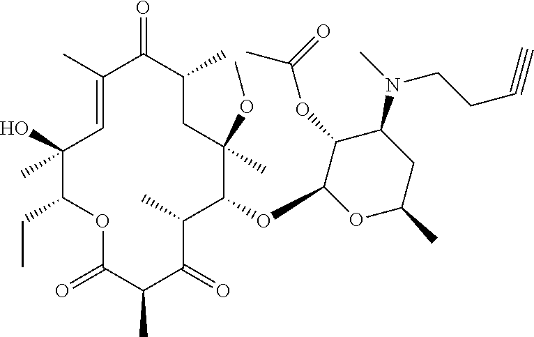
C1=C(C)C(=O)C(C)CC(OC)(C)C(OC2C(OC(=O)C)C(N(C)CCC#C)CC(C)O2)C(C)C(=O)C(C)C(=O)OC(CC)C1(O)C
